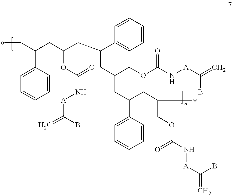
C1=CC=CC=C1C(CC(COC(N[A]C(=C)B)=O)CC(CC(COC(N[A]C(=C)B)=O)C)C1=CC=CC=C1)CC(OC(N[A]C(=C)B)=O)CC(C1=CC=CC=C1)CC
